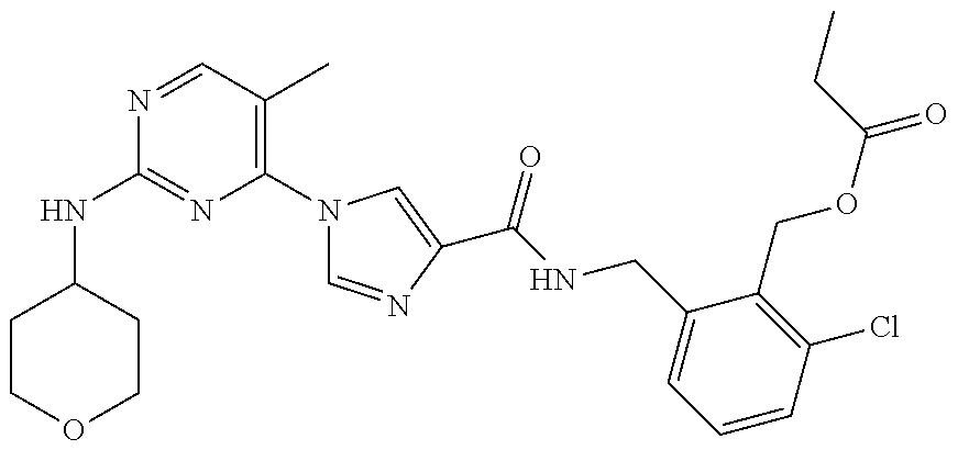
N(C1=NC(N2C=NC(C(NCC3=CC=CC(Cl)=C3COC(=O)CC)=O)=C2)=C(C)C=N1)C1CCOCC1
